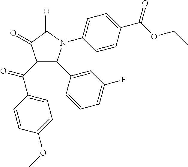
N1(C2=CC=C(C(OCC)=O)C=C2)C(=O)C(=O)C(C(C2=CC=C(OC)C=C2)=O)C1C1=CC(F)=CC=C1
